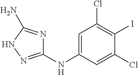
C1=C(NC2=NNC(N)=N2)C=C(Cl)C(I)=C1Cl
